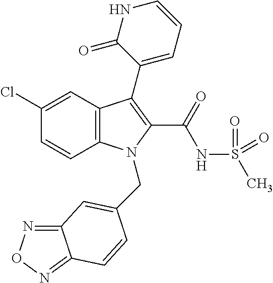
C1(Cl)=CC2=C(C=C1)N(CC1=CC3=NON=C3C=C1)C(C(NS(C)(=O)=O)=O)=C2C1=CC=CNC1=O
